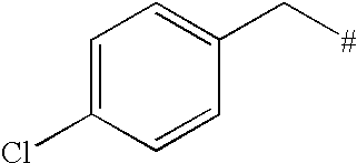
C1=C(Cl)C=CC(C[#])=C1
